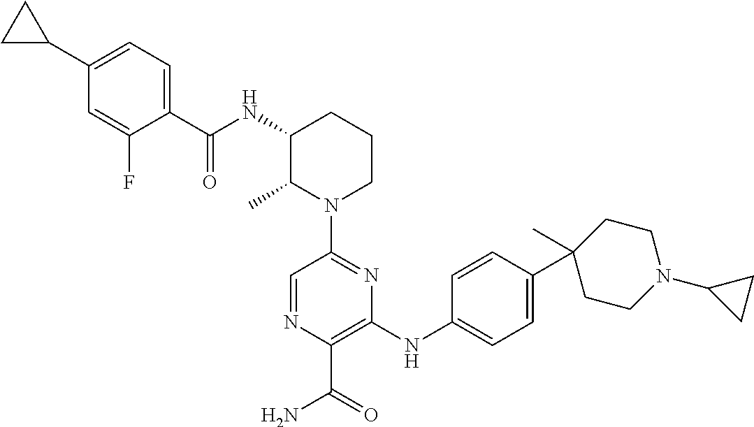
C1(C2CC2)=CC=C(C(NC2C(C)N(C3=NC(NC4=CC=C(C5(C)CCN(C6CC6)CC5)C=C4)=C(C(=O)N)N=C3)CCC2)=O)C(F)=C1
